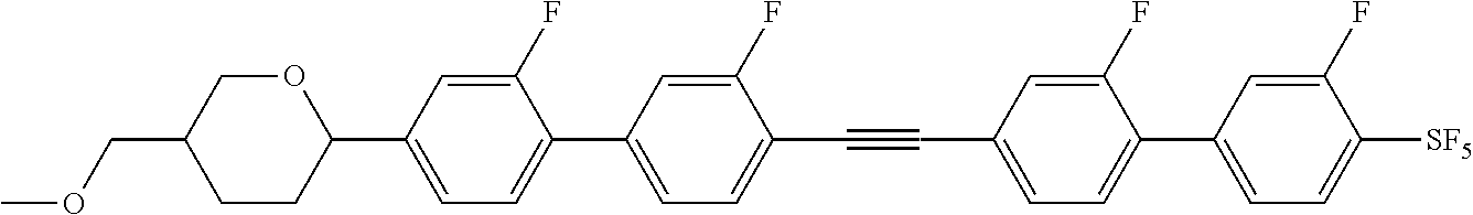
COCC1CCC(C2=CC=C(C3=CC=C(C#CC4=CC=C(C5=CC=C([SF5])C(F)=C5)C(F)=C4)C(F)=C3)C(F)=C2)OC1
